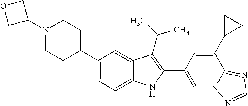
C1(N2CCC(C3=CC=C4C(=C3)C(C(C)C)=C(C3=CN5C(=NC=N5)C(C5CC5)=C3)N4)CC2)COC1
